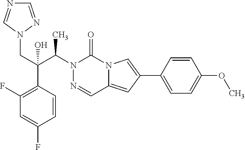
N1(C(C(CN2N=CN=C2)(C2=C(F)C=C(F)C=C2)O)C)N=CC2=CC(C3=CC=C(OC)C=C3)=CN2C1=O
